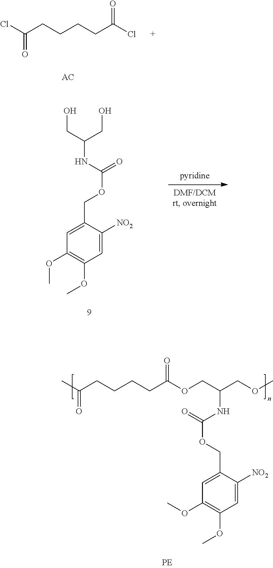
ClC(CCCCC(Cl)=O)=O.OCC(CO)NC(=O)OCC1=CC(OC)=C(OC)C=C1[NO2].CC(CCCCC(OCC(COC)NC(=O)OCC1=CC(OC)=C(OC)C=C1[NO2])=O)=O
